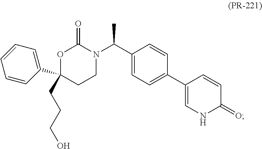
O1C(CCCO)(C2=CC=CC=C2)CCN(C(C2=CC=C(C3=CNC(=O)C=C3)C=C2)C)C1=O
